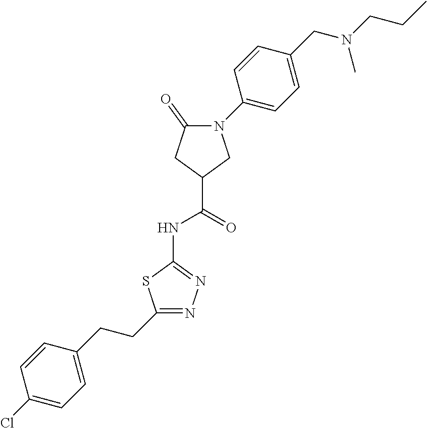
C1=C(CN(CCC)C)C=CC(N2C(=O)CC(C(=O)NC3=NN=C(CCC4=CC=C(Cl)C=C4)S3)C2)=C1
